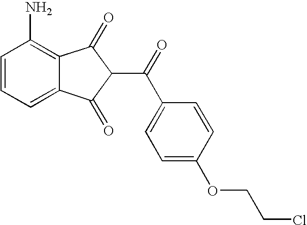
C1=CC=C2C(=C1N)C(=O)C(C(=O)C1=CC=C(OCCCl)C=C1)C2=O
